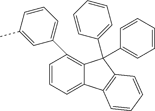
C1=CC=C2C(=C1C1=CC=CC(C)=C1)C(C1=CC=CC=C1)(C1=CC=CC=C1)C1=C2C=CC=C1
